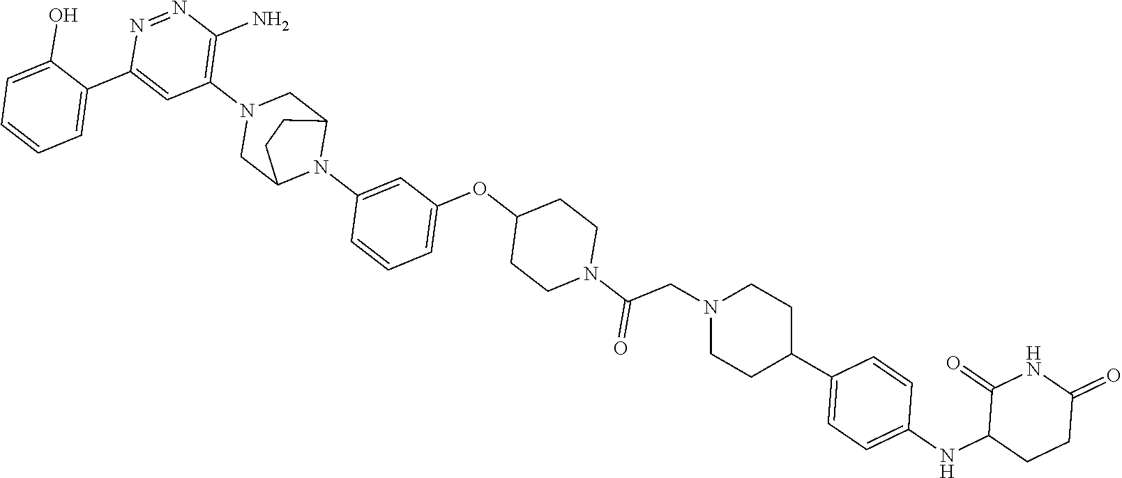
C1=C(O)C(C2=CC(N3CC4N(C5=CC(OC6CCN(C(CN7CCC(C8=CC=C(NC9CCC(=O)NC9=O)C=C8)CC7)=O)CC6)=CC=C5)C(C3)CC4)=C(N)N=N2)=CC=C1
